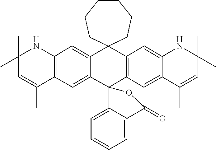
C1=C2C(=CC3=C1NC(C)(C)C=C3C)C1(C3=C(C=C4NC(C)(C)C=C(C)C4=C3)C23CCCCCC3)C2=CC=CC=C2C(=O)O1
